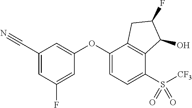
C1(C#N)=CC(F)=CC(OC2=CC=C(S([CF3])(=O)=O)C3=C2CC(F)C3O)=C1
